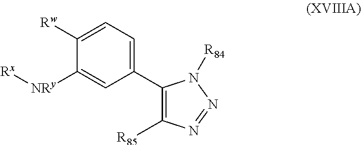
C1=C([Rw])C([NRy][Rx])=CC(C2=C([R85])N=NN2[R84])=C1
